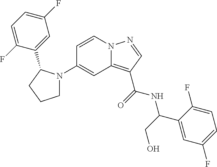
C1=CN2C(=C(C(=O)NC(C3=CC(F)=CC=C3F)CO)C=N2)C=C1N1CCCC1C1=CC(F)=CC=C1F
